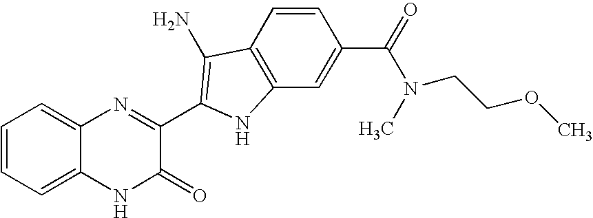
C1=C2C(=CC=C1)N=C(C1=C(N)C3=C(C=C(C(=O)N(CCOC)C)C=C3)N1)C(=O)N2
